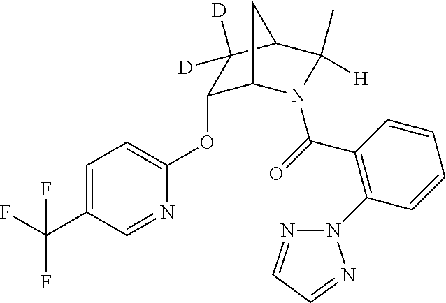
C1=C(C(F)(F)F)C=NC(OC2C3N(C(=O)C4=C(N5N=CC=N5)C=CC=C4)C(C)([H])C(C2([D])[D])C3)=C1
